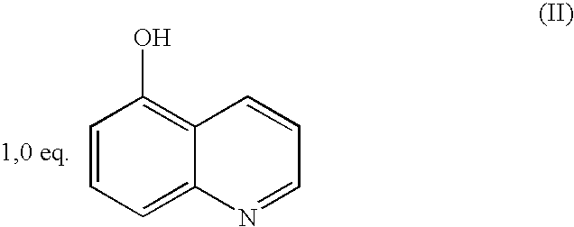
C1=CC=C2C(=C1O)C=CC=N2
